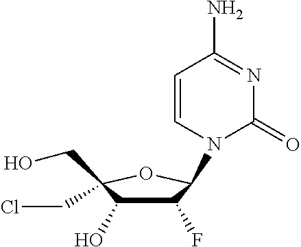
C1(F)C(O)C(CO)(CCl)OC1N1C(=O)N=C(N)C=C1
